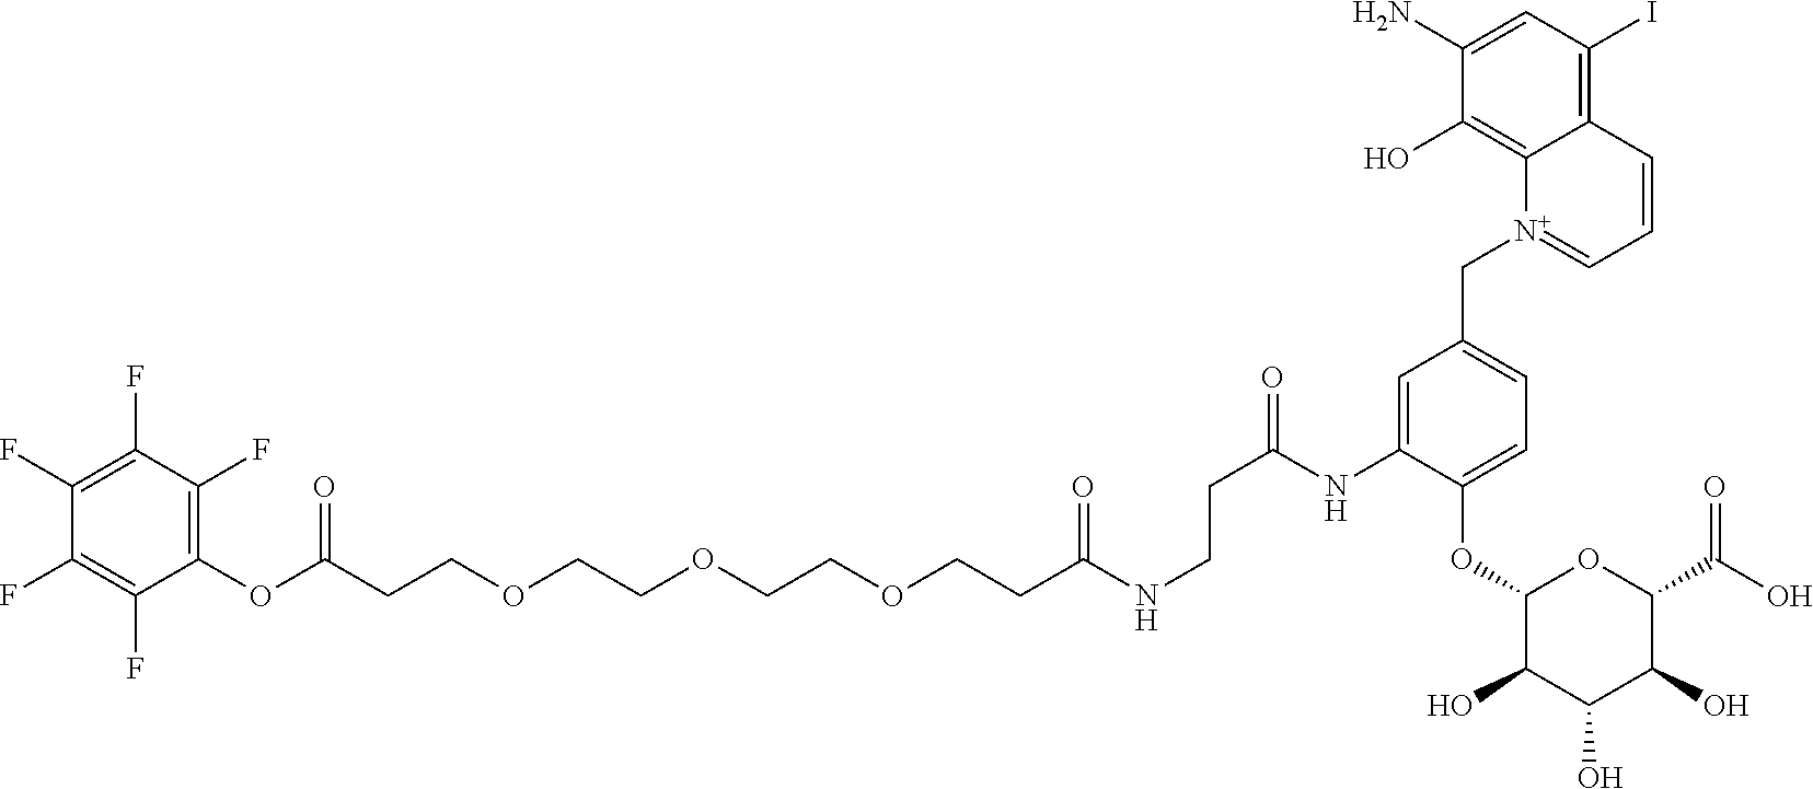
C(CCOCCOCCOCCC(NCCC(=O)NC1=CC(C[N+]2=CC=CC3=C(I)C=C(N)C(O)=C23)=CC=C1OC1C(O)C(O)C(O)C(C(O)=O)O1)=O)(OC1=C(F)C(F)=C(F)C(F)=C1F)=O
